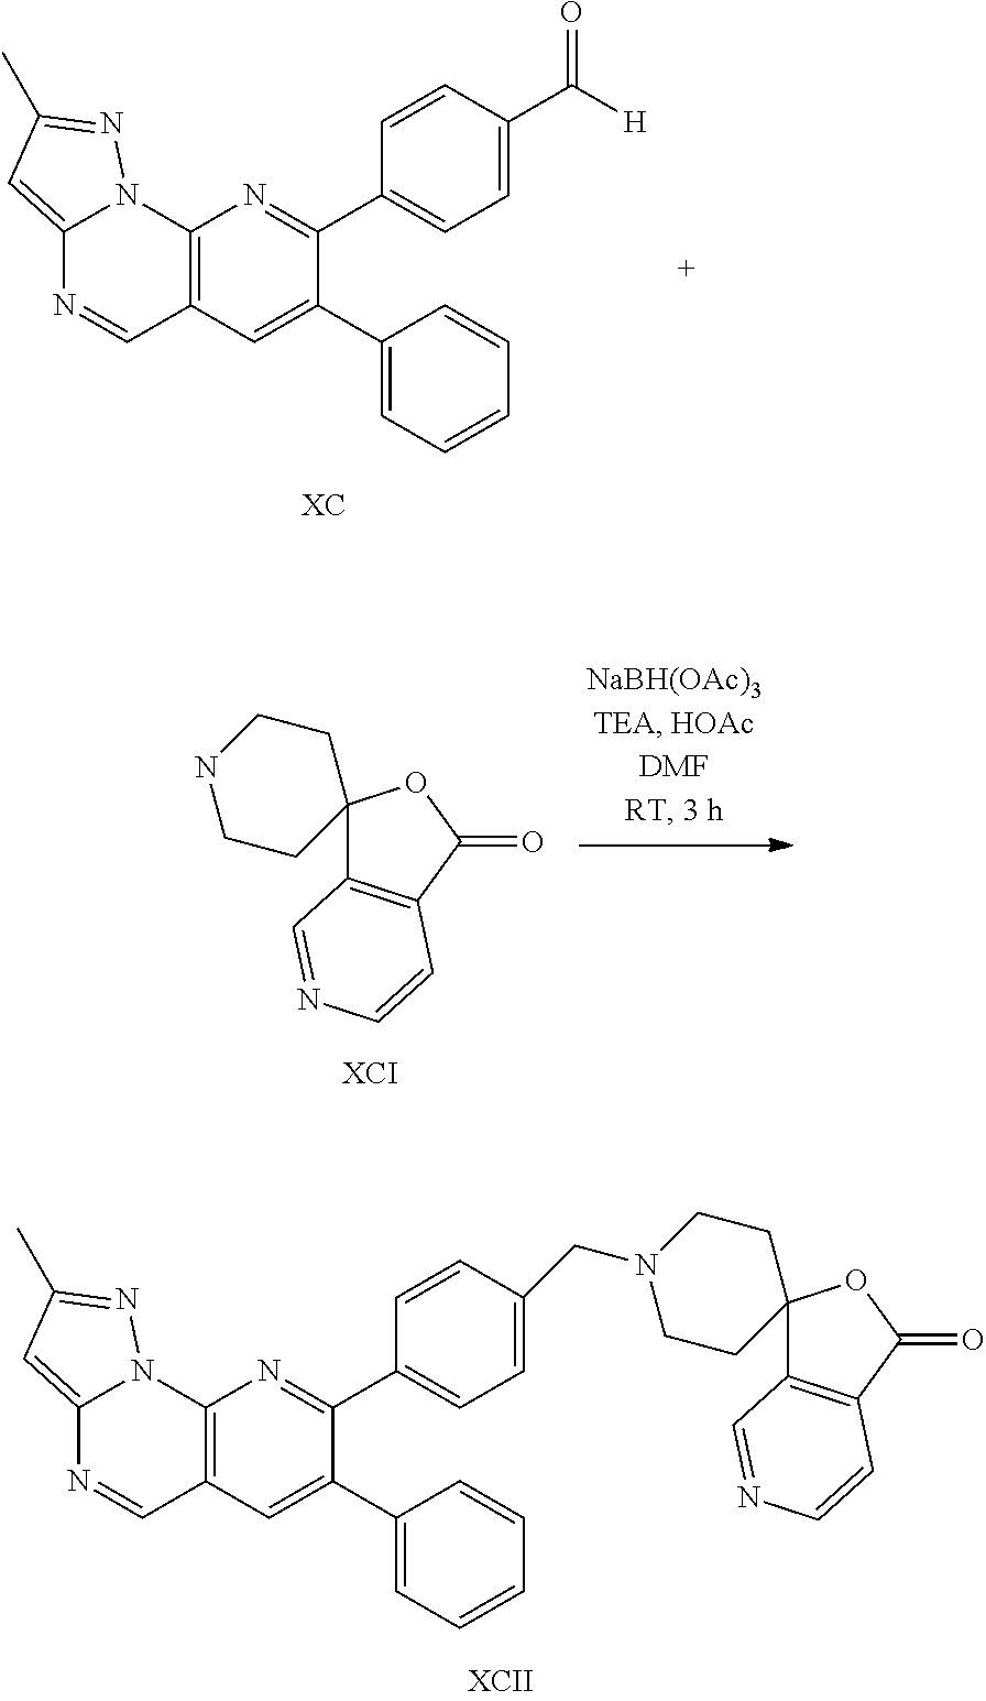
C12=C(N3C(=CC(C)=N3)N=C1)N=C(C1=CC=C(C([H])=O)C=C1)C(C1=CC=CC=C1)=C2.C12(C3=C(C(=O)O1)C=CN=C3)CCNCC2.C12=C(N3C(=CC(C)=N3)N=C1)N=C(C1=CC=C(CN3CCC4(C5=C(C(=O)O4)C=CN=C5)CC3)C=C1)C(C1=CC=CC=C1)=C2
